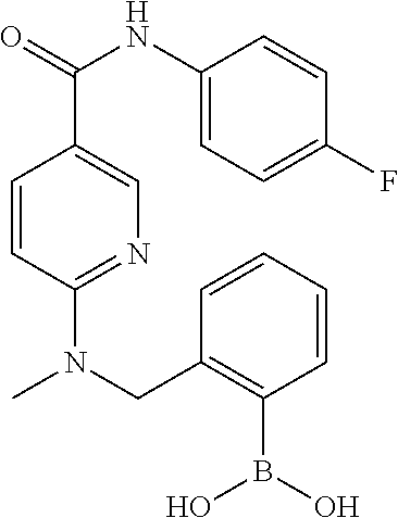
C1=CC(N(CC2=C(B(O)O)C=CC=C2)C)=NC=C1C(=O)NC1=CC=C(F)C=C1
